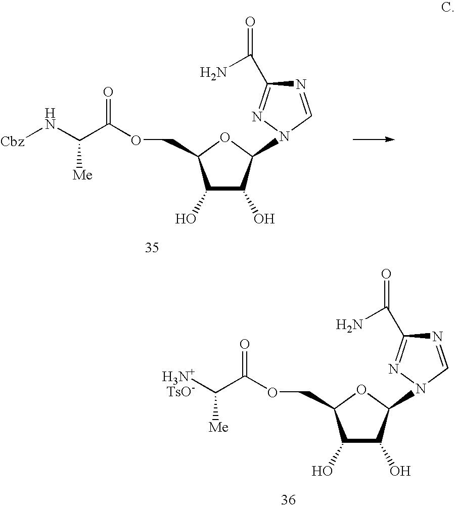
N1=CN(C2C(O)C(O)C(COC(=O)C(N[Cbz])[Me])O2)N=C1C(N)=O.N1=CN(C2C(O)C(O)C(COC(=O)C([H3N+TsO-])[Me])O2)N=C1C(N)=O
